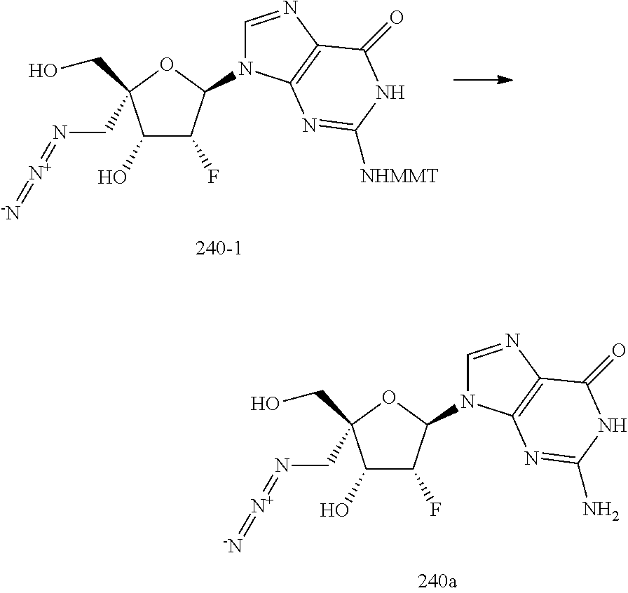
C1(O)C(F)C(N2C=NC3=C2N=C([NHMMT])NC3=O)OC1(CO)CN=[N+]=[-N].C1(O)C(F)C(N2C=NC3=C2N=C(N)NC3=O)OC1(CO)CN=[N+]=[-N]
